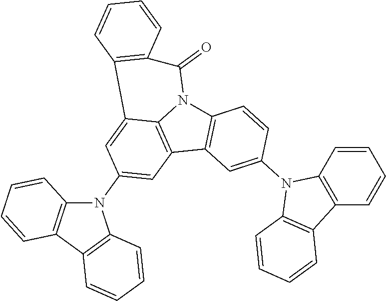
C12=C(C3=C4N1C(=O)C1=C(C4=CC(N4C5=C(C6=C4C=CC=C6)C=CC=C5)=C3)C=CC=C1)C=C(N1C3=C(C4=C1C=CC=C4)C=CC=C3)C=C2
